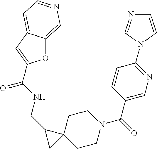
C12(CCN(C(C3=CN=C(N4C=NC=C4)C=C3)=O)CC1)CC2CNC(=O)C1=CC2=CC=NC=C2O1
